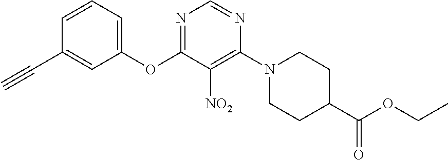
C1(OC2=NC=NC(N3CCC(C(OCC)=O)CC3)=C2[NO2])=CC=CC(C#C)=C1
